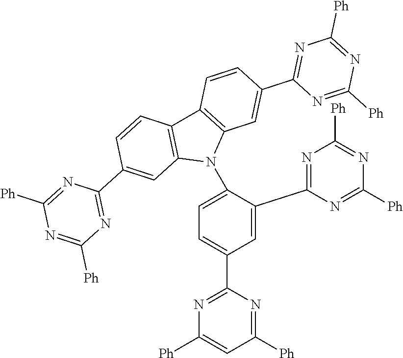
C1=C(C2=NC([Ph])=NC([Ph])=N2)C(N2C3=C(C4=C2C=C(C2=NC([Ph])=NC([Ph])=N2)C=C4)C=CC(C2=NC([Ph])=NC([Ph])=N2)=C3)=CC=C1C1=NC([Ph])=CC([Ph])=N1
